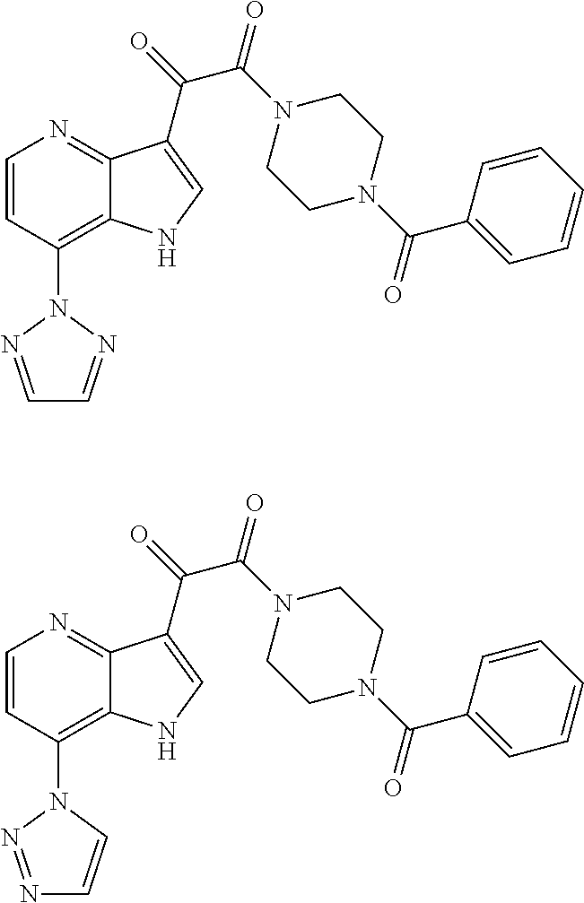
C1=CC(N2N=CC=N2)=C2C(=N1)C(C(=O)C(N1CCN(C(C3=CC=CC=C3)=O)CC1)=O)=CN2.C1=CC(N2N=NC=C2)=C2C(=N1)C(C(=O)C(N1CCN(C(C3=CC=CC=C3)=O)CC1)=O)=CN2
